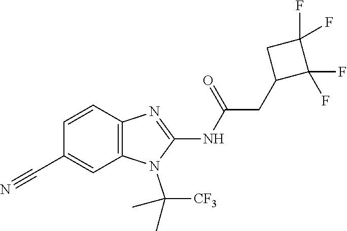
C1=CC2=C(C=C1C#N)N(C(C)([CF3])C)C(NC(=O)CC1C(F)(F)C(F)(F)C1)=N2
